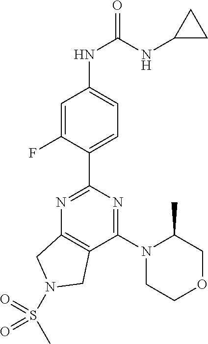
C1(C2=NC3=C(C(N4CCOCC4C)=N2)CN(S(C)(=O)=O)C3)=CC=C(NC(NC2CC2)=O)C=C1F
